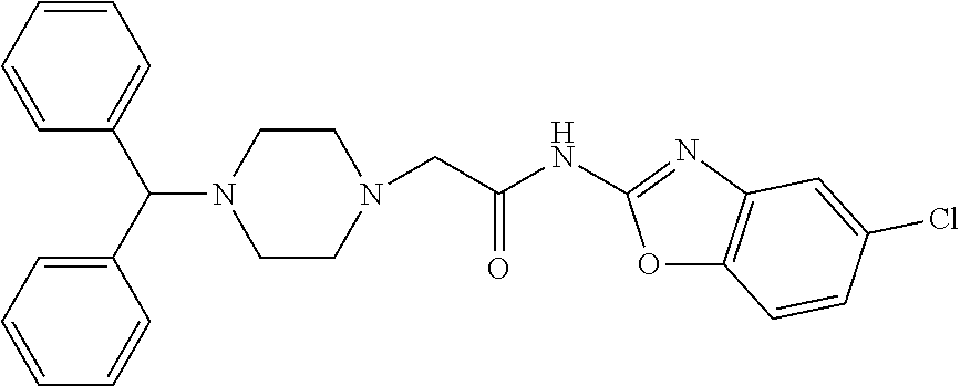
C1CN(CC(NC2=NC3=C(O2)C=CC(Cl)=C3)=O)CCN1C(C1=CC=CC=C1)C1=CC=CC=C1
